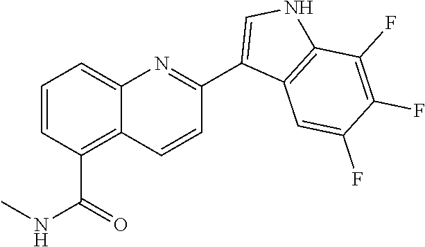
C1=CC(C(=O)NC)=C2C(=C1)N=C(C1=CNC3=C1C=C(F)C(F)=C3F)C=C2
